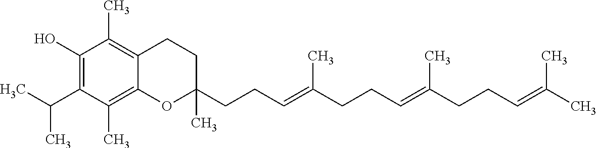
C1(O)=C(C(C)C)C(C)=C2C(=C1C)CCC(C)(CCC=C(CCC=C(CCC=C(C)C)C)C)O2
